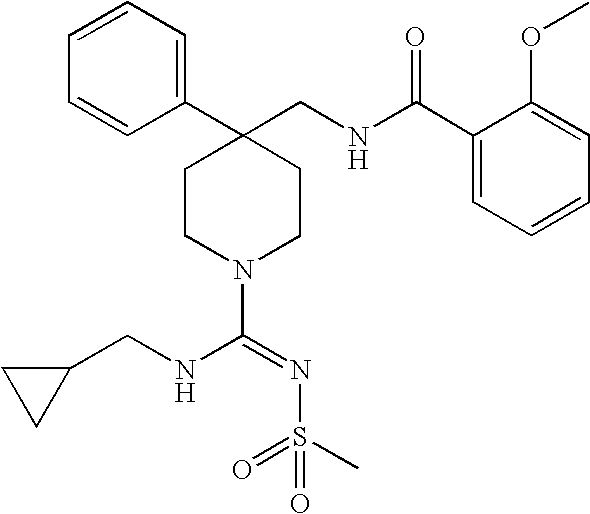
C1(C2(CNC(C3=CC=CC=C3OC)=O)CCN(C(=NS(C)(=O)=O)NCC3CC3)CC2)=CC=CC=C1
